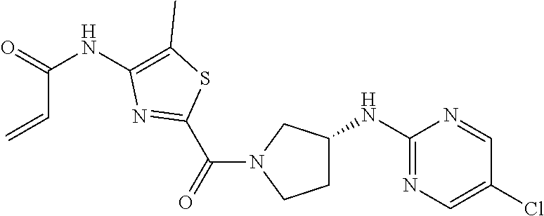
C1C(NC2=NC=C(Cl)C=N2)CN(C(=O)C2=NC(NC(=O)C=C)=C(C)S2)C1
